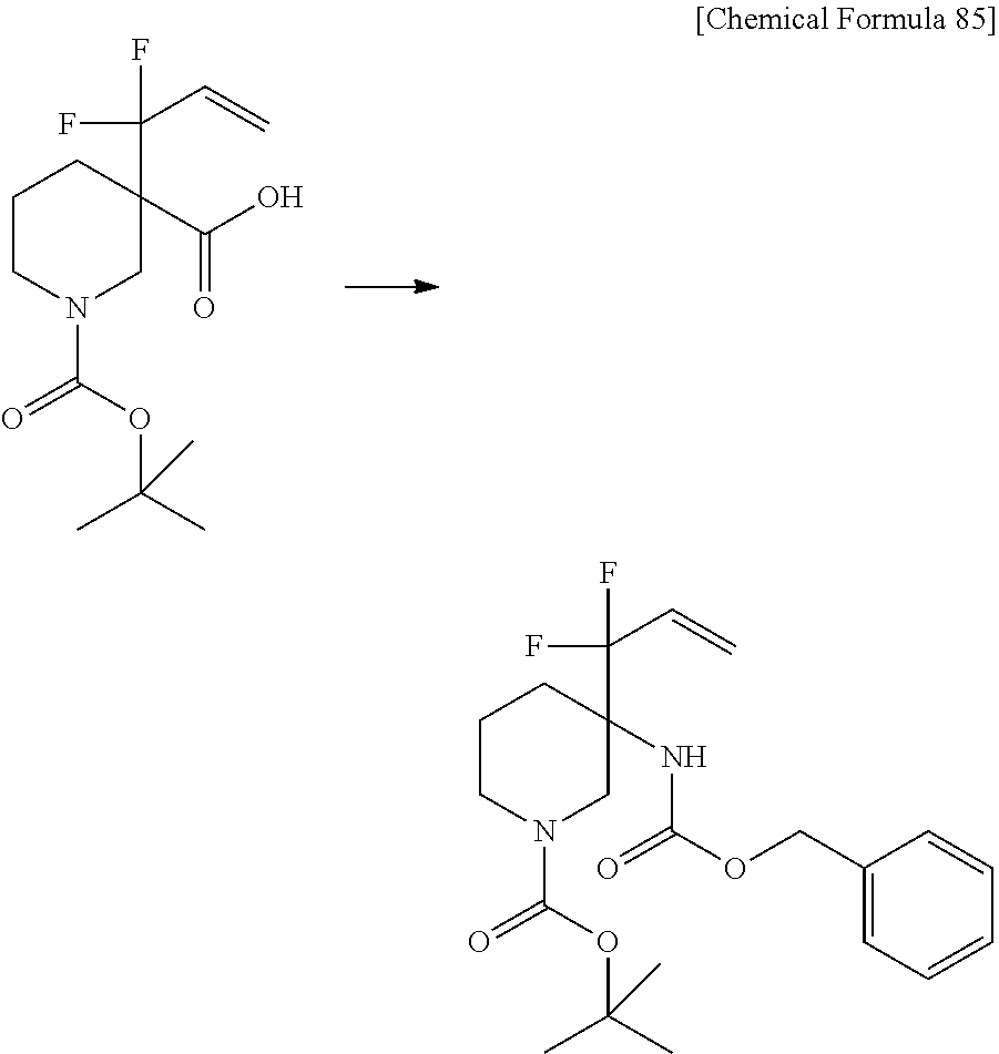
C1CN(C(=O)OC(C)(C)C)CC(C(O)=O)(C(C=C)(F)F)C1.C1CN(C(=O)OC(C)(C)C)CC(NC(OCC2=CC=CC=C2)=O)(C(C=C)(F)F)C1
